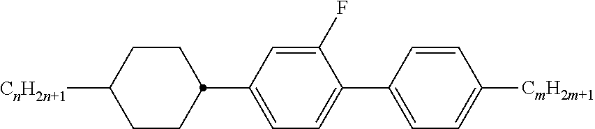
C1CC(C2=CC=C(C3=CC=C([CmH2m+1])C=C3)C(F)=C2)CCC1[CnH2n+1]
